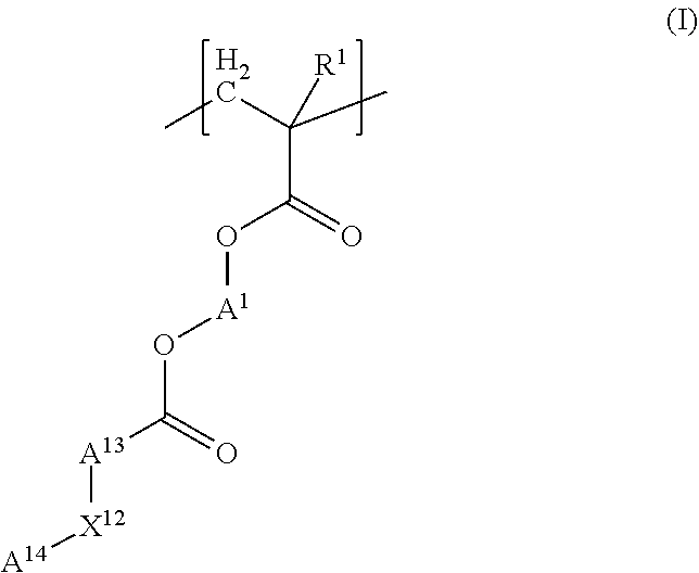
CCC(C)([R1])C(=O)O[A1]OC(=O)[A13][X12][A14]
